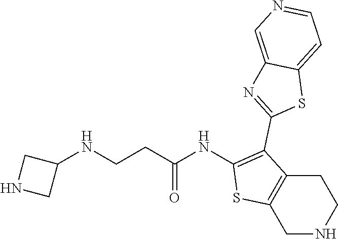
C1(NC(CCNC2CNC2)=O)=C(C2=NC3=CN=CC=C3S2)C2=C(S1)CNCC2
